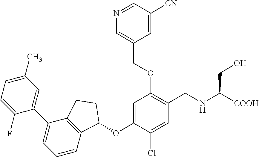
C1(F)=CC=C(C)C=C1C1=CC=CC2=C1CCC2OC1=CC(OCC2=CN=CC([CN])=C2)=C(CNC(CO)[COOH])C=C1Cl
